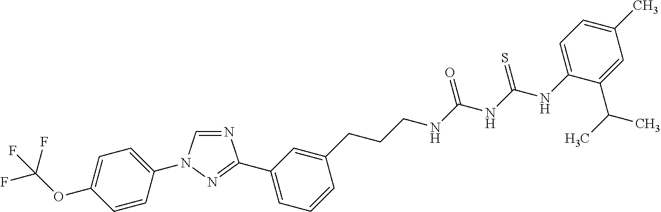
N1=CN(C2=CC=C(OC(F)(F)F)C=C2)N=C1C1=CC=CC(CCCNC(NC(NC2=CC=C(C)C=C2C(C)C)=S)=O)=C1
